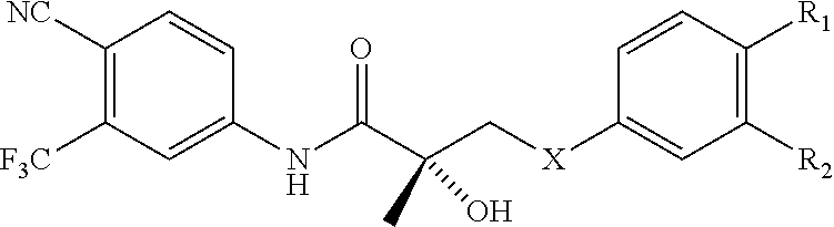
C1([F3C])=C([NC])C=CC(NC(C(C[X]C2=CC([R2])=C([R1])C=C2)(O)C)=O)=C1
